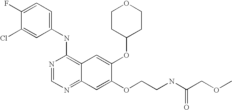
C1=C(Cl)C(F)=CC=C1NC1=C2C(=NC=N1)C=C(OCCNC(COC)=O)C(OC1CCOCC1)=C2
